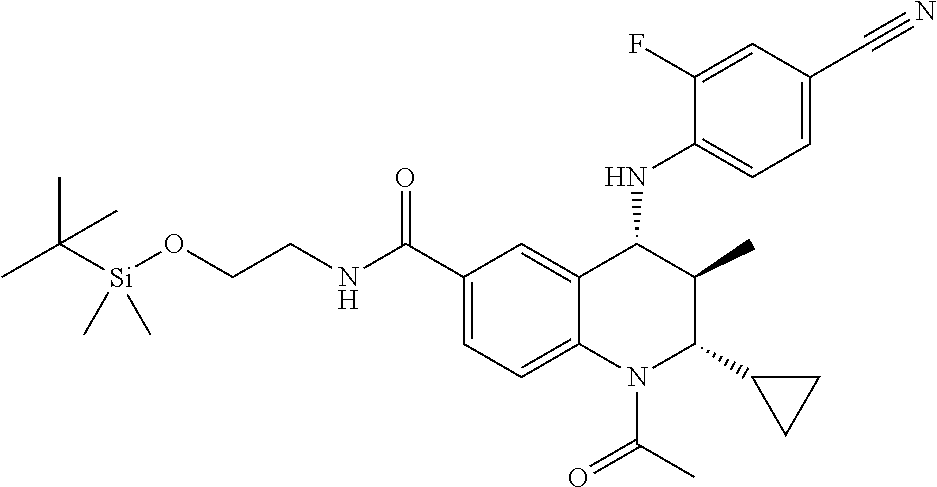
CC([Si](OCCNC(C1=CC=C2C(=C1)C(NC1=CC=C(C#N)C=C1F)C(C)C(C1CC1)N2C(=O)C)=O)(C)C)(C)C
